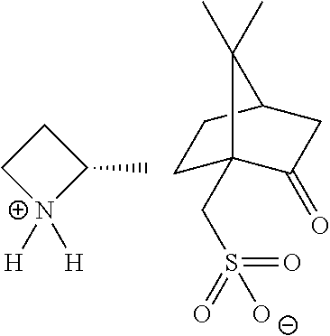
C1C[N+]([H])([H])C1C.C1C2(CS(=O)(=O)[O-])C(=O)CC(C1)C2(C)C
